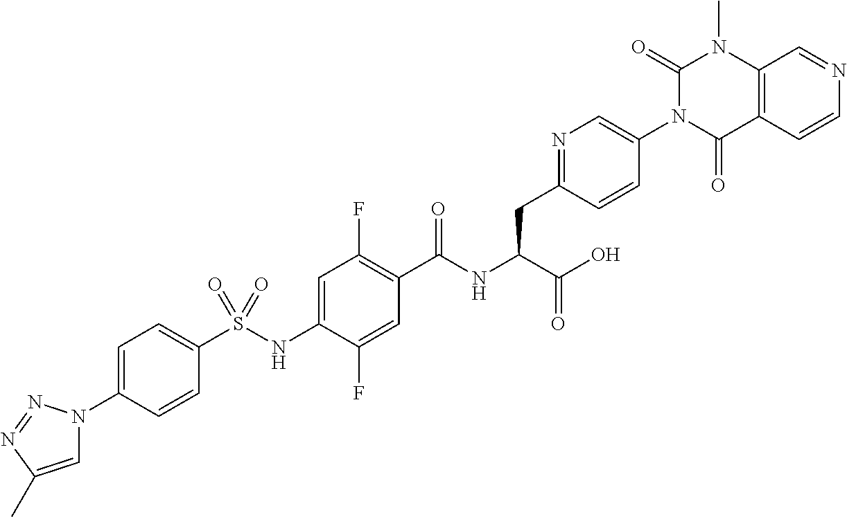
C1=C(N2C=C(C)N=N2)C=CC(S(NC2=CC(F)=C(C(NC(C(O)=O)CC3=NC=C(N4C(=O)N(C)C5=C(C4=O)C=CN=C5)C=C3)=O)C=C2F)(=O)=O)=C1
